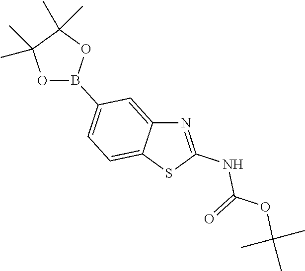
N1=C(NC(OC(C)(C)C)=O)SC2=CC=C(B3OC(C)(C)C(C)(C)O3)C=C12
